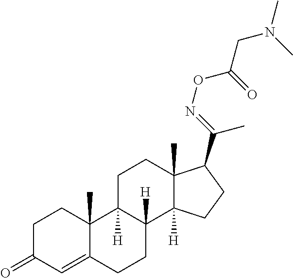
C1C(=O)C=C2C(C)(C1)C1([H])C([H])(CC2)C2([H])C(C)(CC1)C(C(=NOC(=O)CN(C)C)C)CC2
